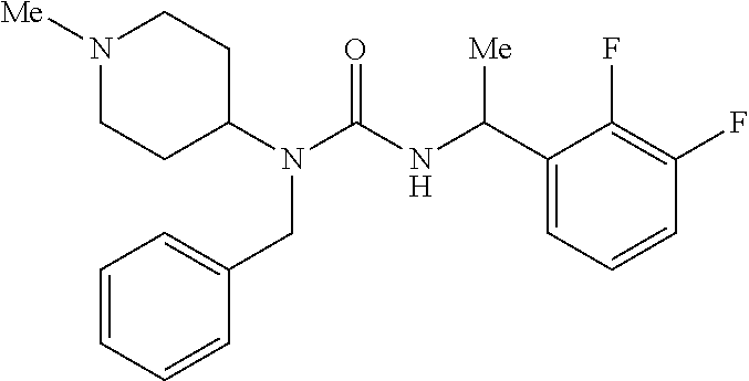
N1([Me])CCC(N(C(NC(C2=CC=CC(F)=C2F)[Me])=O)CC2=CC=CC=C2)CC1
